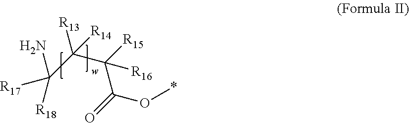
C(C(C(=O)O*)([R15])[R16])([R14])([R13])C([R18])([R17])N
